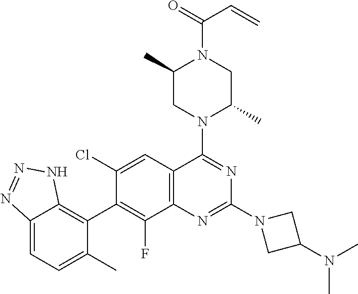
C12=CC=C(C)C(C3=C(F)C4=C(C=C3Cl)C(N3C(C)CN(C(=O)C=C)C(C)C3)=NC(N3CC(N(C)C)C3)=N4)=C1NN=N2
